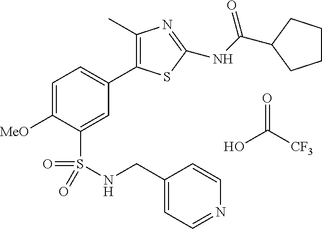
C1=C([MeO])C(S(=O)(=O)NCC2=CC=NC=C2)=CC(C2=C(C)N=C(NC(=O)C3CCCC3)S2)=C1.OC([CF3])=O
